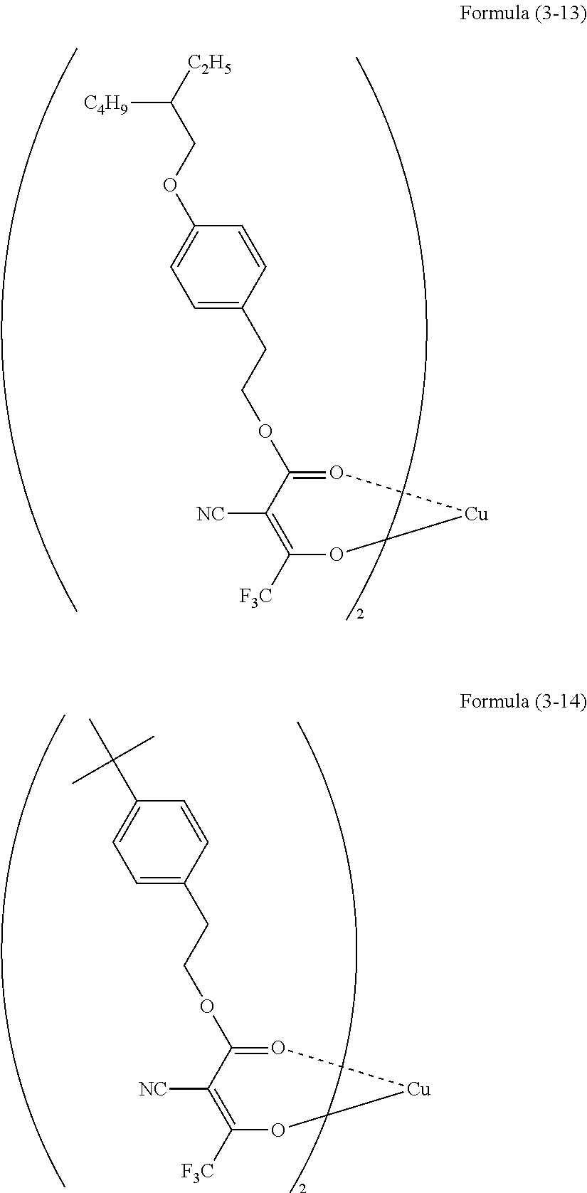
O1=C(OCCC2=CC=C(OCC([C2H5])[C4H9])C=C2)C([NC])=C([F3C])O[Cu]1.O1=C(OCCC2=CC=C(C(C)(C)C)C=C2)C([NC])=C([F3C])O[Cu]1
